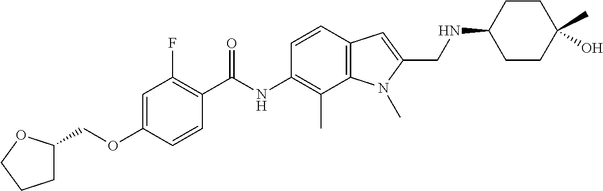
C1=C(OCC2CCCO2)C=CC(C(NC2=C(C)C3=C(C=C2)C=C(CNC2CCC(C)(O)CC2)N3C)=O)=C1F
